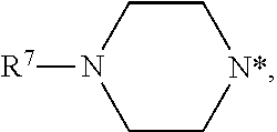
C1CN([R7])CC[N*]1
